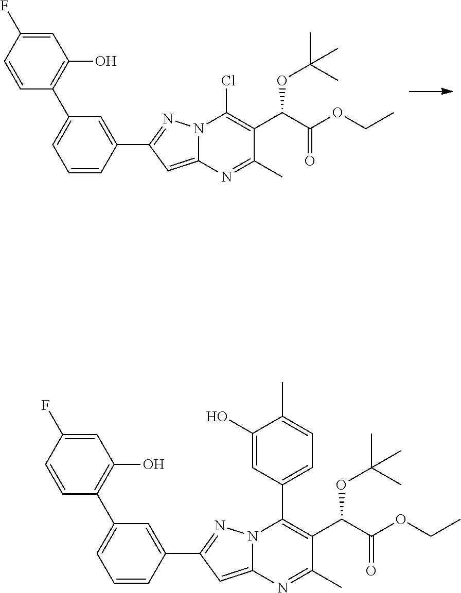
C1(C2=CC=CC(C3=NN4C(=C3)N=C(C)C(C(C(OCC)=O)OC(C)(C)C)=C4Cl)=C2)=C(O)C=C(F)C=C1.C1(C2=CC=CC(C3=NN4C(=C3)N=C(C)C(C(C(OCC)=O)OC(C)(C)C)=C4C3=CC=C(C)C(O)=C3)=C2)=C(O)C=C(F)C=C1
